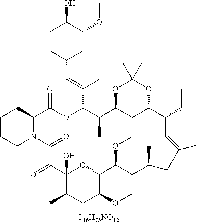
[C46H75NO12].C1CCN2C(C1)C(=O)OC(C(=CC1CC(OC)C(O)CC1)C)C(C)C1CC(C(CC)C=C(C)CC(C)CC(OC)C3OC(O)(C(=O)C2=O)C(C)CC3OC)OC(C)(C)O1
